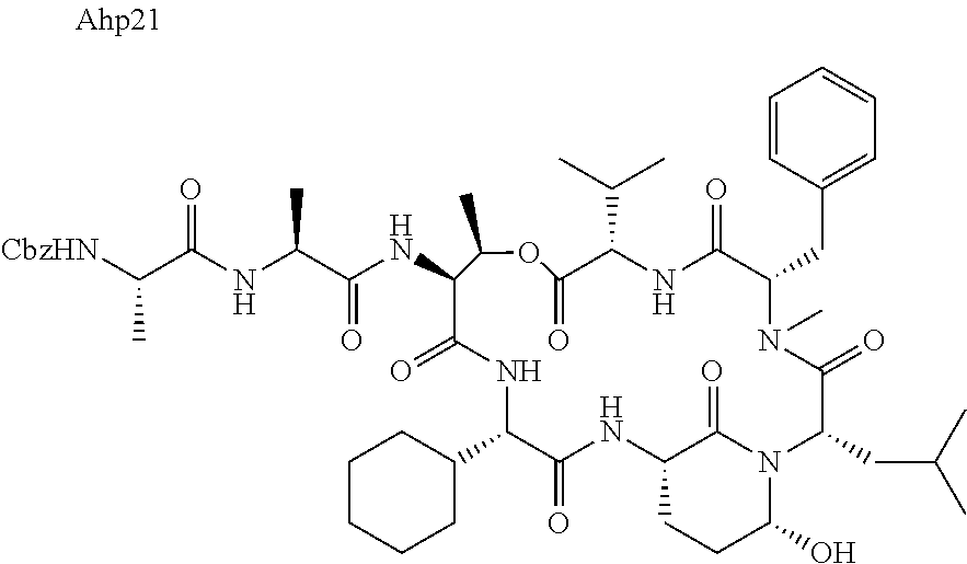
[CbzHN]C(C(NC(C(NC1C(=O)NC(C2CCCCC2)C(=O)NC2CCC(O)N(C2=O)C(CC(C)C)C(=O)N(C)C(CC2=CC=CC=C2)C(=O)NC(C(C)C)C(=O)OC1C)=O)C)=O)C
